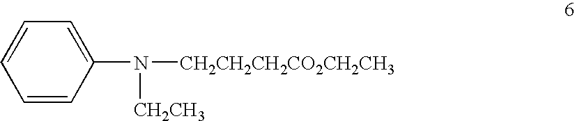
C1=CC(N([CH2CH2CH2CO2CH2CH3])[CH2CH3])=CC=C1
